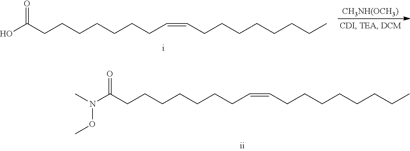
O=C(CCCCCCCC=CCCCCCCCC)O.[CH3NH(OCH3)].O=C(CCCCCCCC=CCCCCCCCC)N(C)OC
